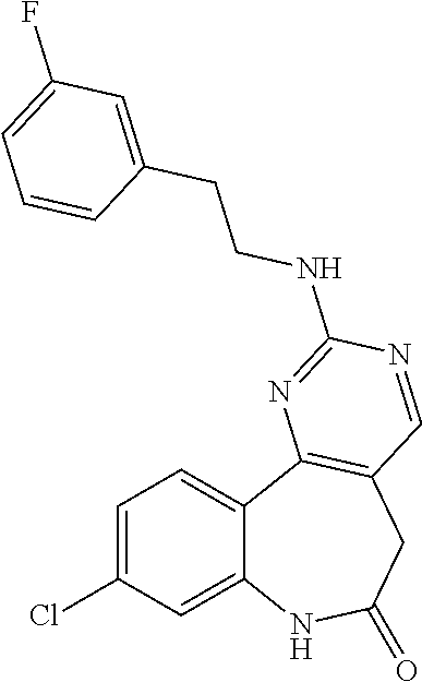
C1=C(Cl)C=C2C(=C1)C1=C(CC(=O)N2)C=NC(NCCC2=CC(F)=CC=C2)=N1
